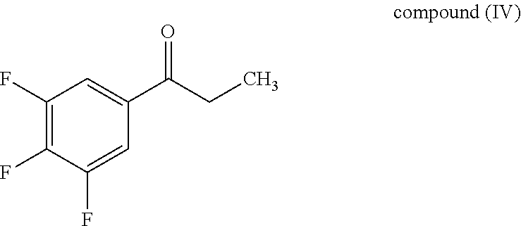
C1(F)=C(F)C=C(C(CC)=O)C=C1F
